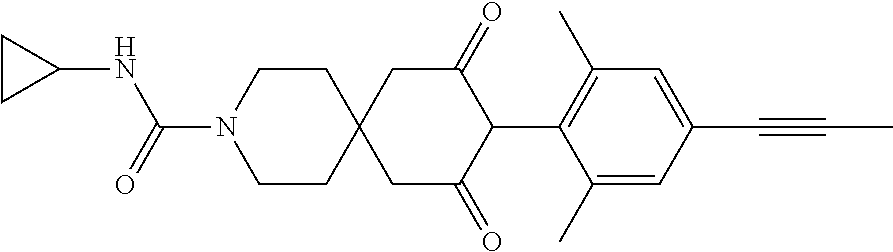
C1CN(C(=O)NC2CC2)CCC12CC(=O)C(C1=C(C)C=C(C#CC)C=C1C)C(=O)C2
